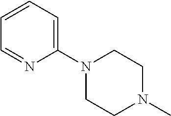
C1=CC=C(N2CCN(C)CC2)N=C1
